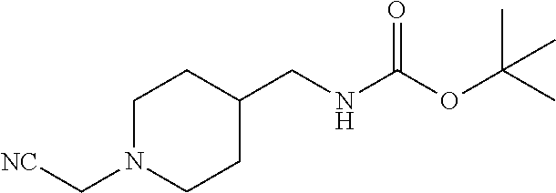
C1N(C[NC])CCC(CNC(=O)OC(C)(C)C)C1
